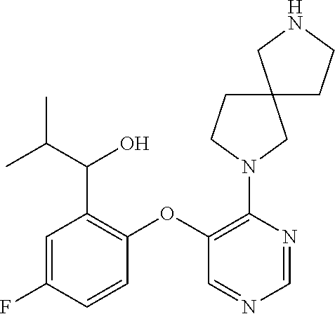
C1(OC2=C(N3CC4(CC3)CCNC4)N=CN=C2)=C(C(C(C)C)O)C=C(F)C=C1
